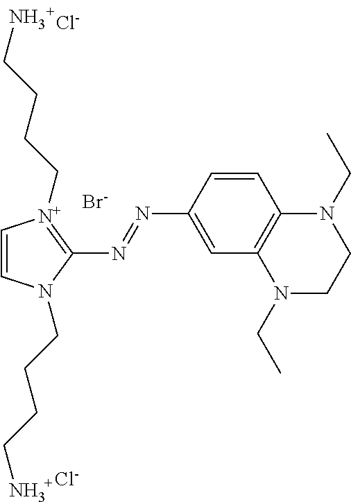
C1=C(N=NC2=[N+](CCCCN)C=CN2CCCCN)C=CC2=C1N(CC)CCN2CC.[Cl-].[Br-].[Cl-]
